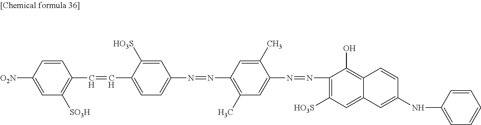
C1([HO3S])=CC(N=NC2=C(C)C=C(N=NC3=C([HO3S])C=C4C(=C3O)C=CC(NC3=CC=CC=C3)=C4)C(C)=C2)=CC=C1C=CC1=C([SO3H])C=C([O2N])C=C1
